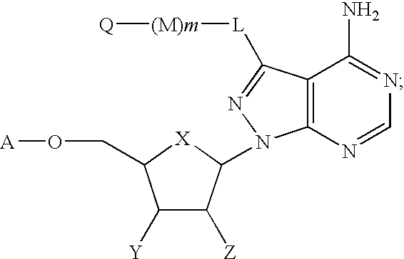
C1([Y])C([Z])C(N2C3=C(C(N)=NC=N3)C([L][(M)m][Q])=N2)[X]C1CO[A]
